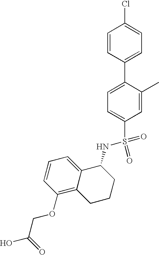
C1=CC(C2=CC=C(S(NC3C4=CC=CC(OCC(O)=O)=C4CCC3)(=O)=O)C=C2C)=CC=C1Cl
